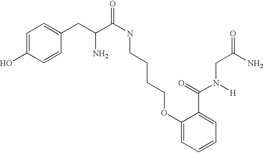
C1=C(O)C=CC(CC(C(NCCCCOC2=CC=CC=C2C(=O)N([H])CC(=O)N)=O)N)=C1
